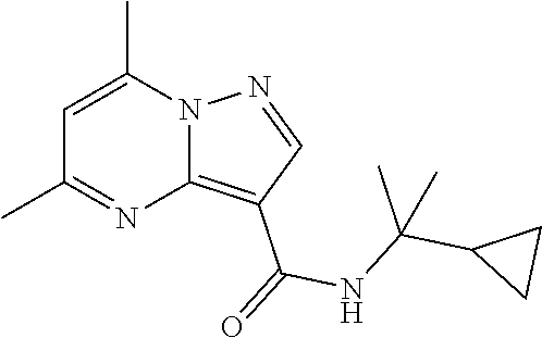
C12=C(C(=O)NC(C3CC3)(C)C)C=NN1C(C)=CC(C)=N2
